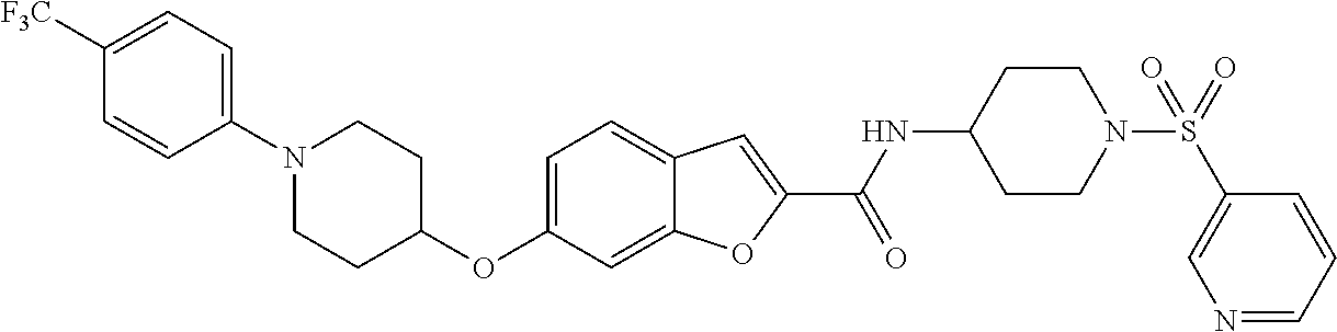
C1=C2C(=CC=C1OC1CCN(C3=CC=C([F3C])C=C3)CC1)C=C(C(=O)NC1CCN(S(C3=CN=CC=C3)(=O)=O)CC1)O2
